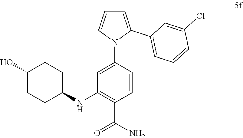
C1(NC2CCC(O)CC2)=C(C(=O)N)C=CC(N2C(C3=CC=CC(Cl)=C3)=CC=C2)=C1
